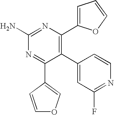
C1(C2=C(C3=CC=CO3)N=C(N)N=C2C2=COC=C2)=CC(F)=NC=C1
